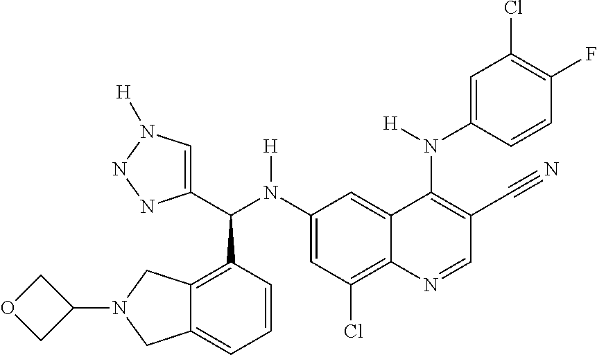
C1(N(C(C2=CN([H])NN2)C2=C3C(=CC=C2)CN(C2COC2)C3)[H])=CC(Cl)=C2C(=C1)C(N(C1=CC(Cl)=C(F)C=C1)[H])=C(C#N)C=N2
